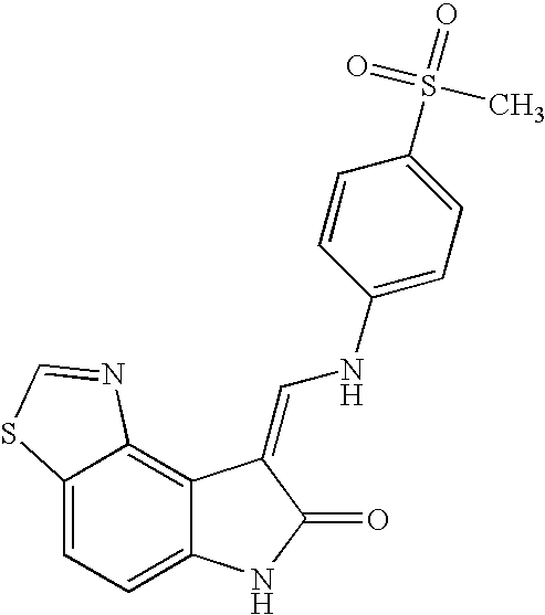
C12=CC=C3C(=C1N=CS2)C(=CNC1=CC=C(S(=O)(=O)C)C=C1)C(=O)N3
